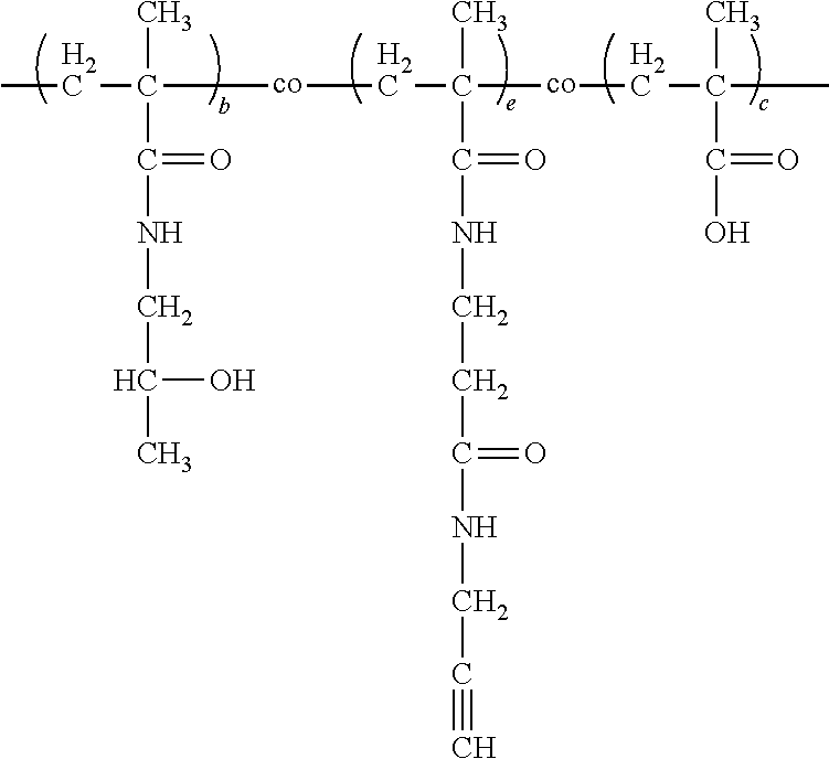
CC(C(=O)NCC(C)O)(CC)[co]CC([co]CC(C)(C)C(=O)O)(C)C(=O)NCCC(NCC#C)=O
